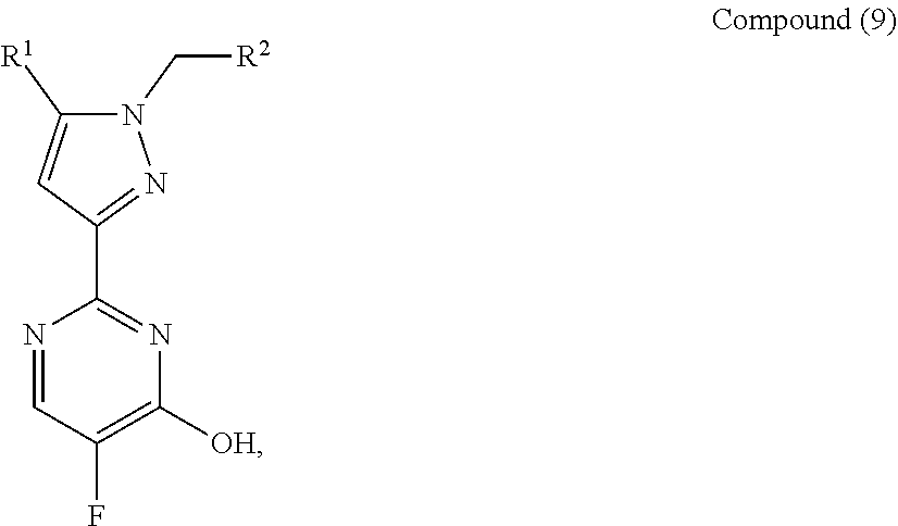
N1=CC(F)=C([OH])N=C1C1=NN(C[R2])C([R1])=C1
